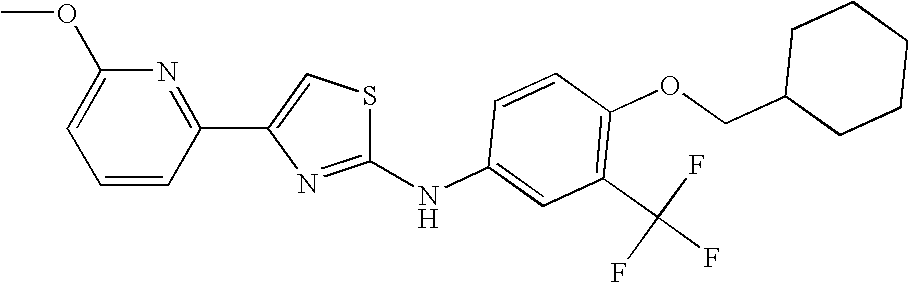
C1=CC(NC2=NC(C3=NC(OC)=CC=C3)=CS2)=CC(C(F)(F)F)=C1OCC1CCCCC1
